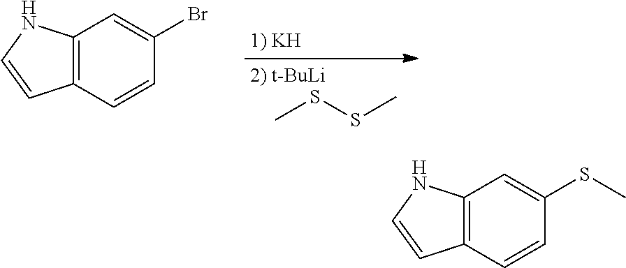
CSSC.C12=C(C=CC(Br)=C1)C=CN2.C12=C(C=CC(SC)=C1)C=CN2
